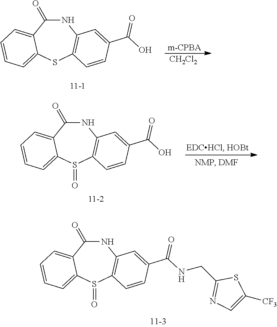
N1C(=O)C2=CC=CC=C2S(=O)C2=C1C=C(C(NCC1=NC=C([CF3])S1)=O)C=C2.N1C(=O)C2=CC=CC=C2SC2=C1C=C(C(O)=O)C=C2.[CH2Cl2].[m-CPBA].N1C(=O)C2=CC=CC=C2S(=O)C2=C1C=C(C(O)=O)C=C2
